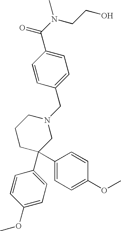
C1=C(C(N(CCO)C)=O)C=CC(CN2CCCC(C3=CC=C(OC)C=C3)(C3=CC=C(OC)C=C3)C2)=C1
